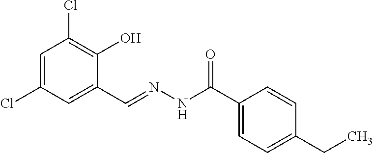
C1=C(Cl)C=C(C=NNC(C2=CC=C(CC)C=C2)=O)C(O)=C1Cl
